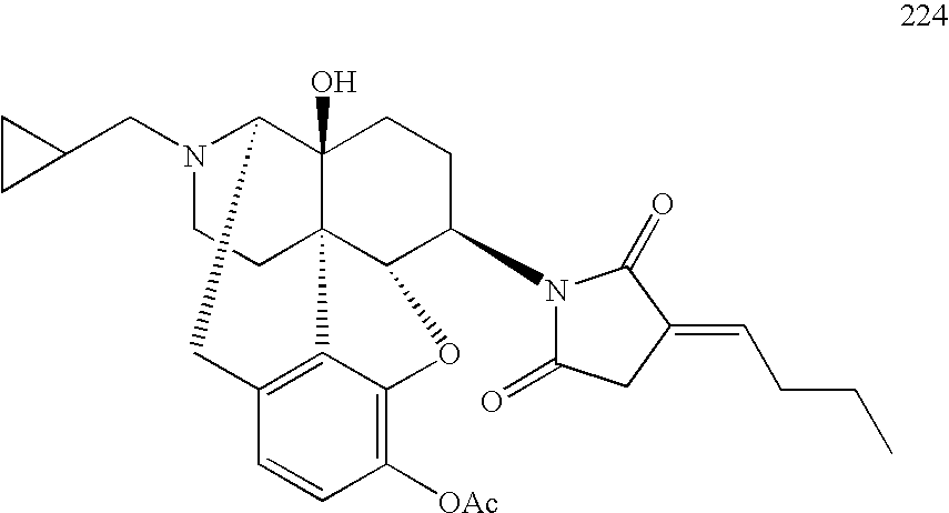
N1(CC2CC2)CCC23C4(O)C1CC1=C2C(=C([OAc])C=C1)OC3C(N1C(=O)CC(=CCCC)C1=O)CC4
